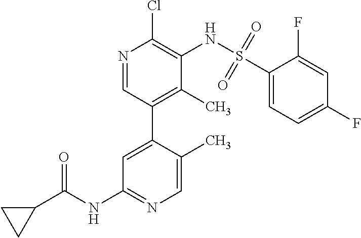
N1=CC(C2=CC(NC(C3CC3)=O)=NC=C2C)=C(C)C(NS(C2=CC=C(F)C=C2F)(=O)=O)=C1Cl
